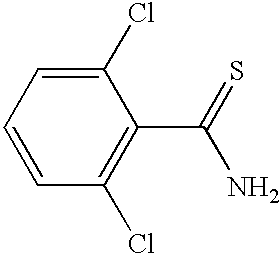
C1(Cl)=CC=CC(Cl)=C1C(=S)N
